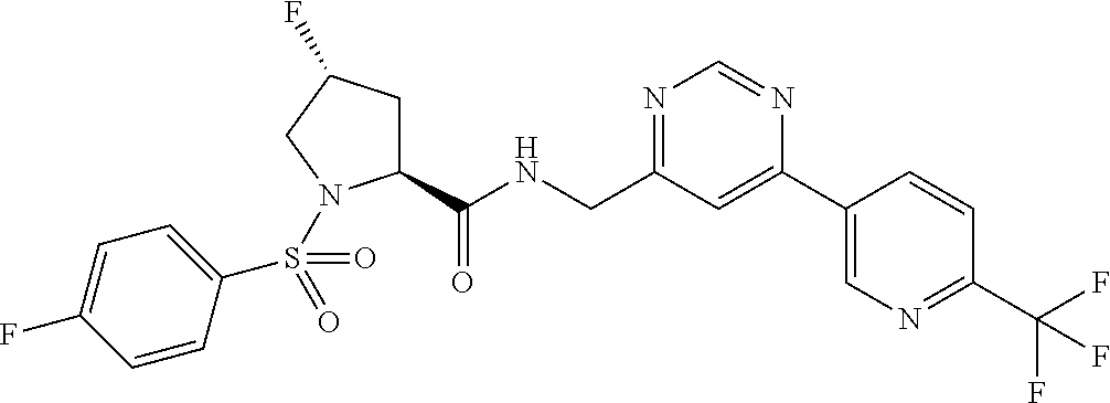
C1(C(NCC2=NC=NC(C3=CN=C(C(F)(F)F)C=C3)=C2)=O)CC(F)CN1S(C1=CC=C(F)C=C1)(=O)=O
